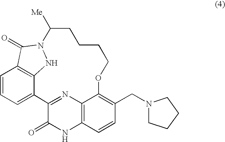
C1=CC=C2C3=C1C(=O)N(N3)C([Me])CCCCOC1=C(CN3CCCC3)C=CC3=C1N=C2C(=O)N3
